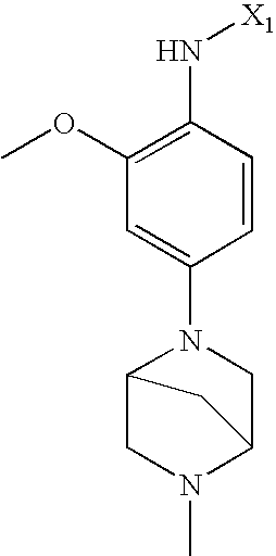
C1=C(N2C3CN(C)C(C2)C3)C=CC(N[X1])=C1OC
